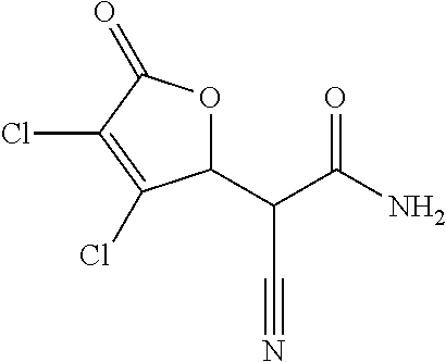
C(C#N)(C(N)=O)C1OC(=O)C(Cl)=C1Cl
